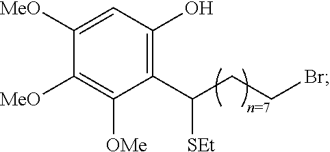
C(CCBr)(C1=C(O)C=C([MeO])C([MeO])=C1[OMe])[SEt]
